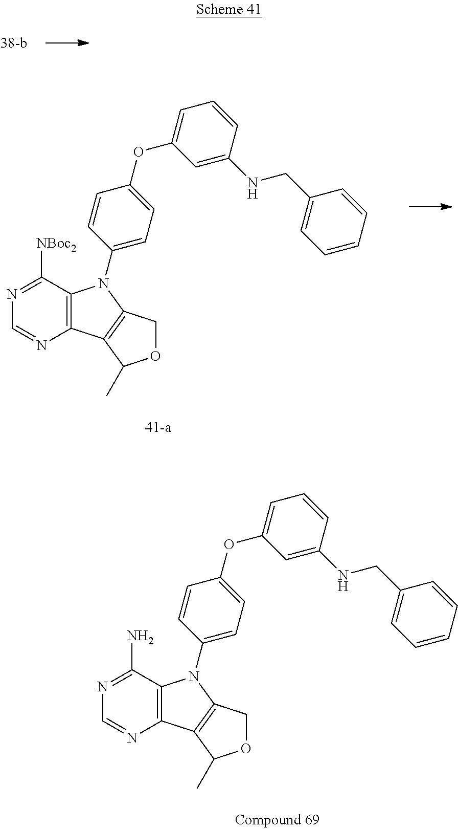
C12=C(C([NBoc2])=NC=N1)N(C1=CC=C(OC3=CC=CC(NCC4=CC=CC=C4)=C3)C=C1)C1=C2C(C)OC1.C12=C(C(N)=NC=N1)N(C1=CC=C(OC3=CC=CC(NCC4=CC=CC=C4)=C3)C=C1)C1=C2C(C)OC1
